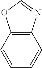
C1=CC2=C(C=C1)N=CO2
